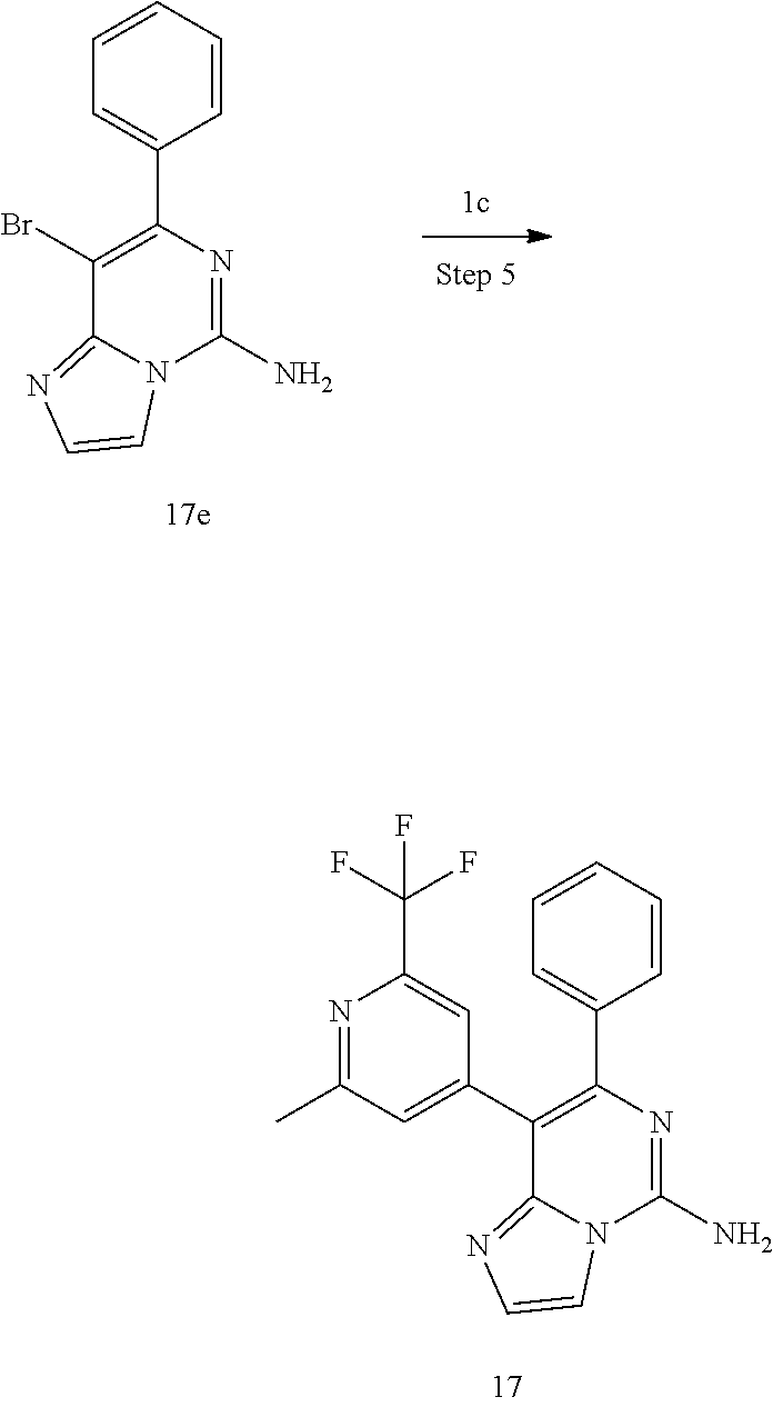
C1=C(C2=C(C3=CC(C)=NC(C(F)(F)F)=C3)C3=NC=CN3C(N)=N2)C=CC=C1.C1=C(C2=C(Br)C3=NC=CN3C(N)=N2)C=CC=C1
